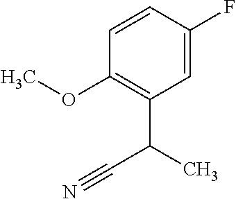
C1=CC(F)=CC(C(C#N)C)=C1OC
